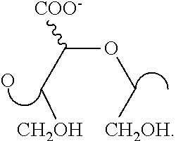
[CH2OH]CC(OC[CH2OH])[COO-].O
